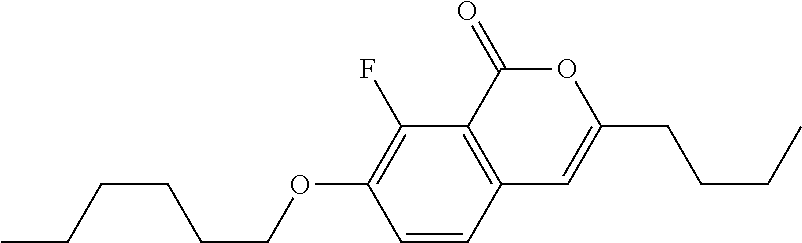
C1=CC2=C(C(F)=C1OCCCCCC)C(=O)OC(CCCC)=C2
